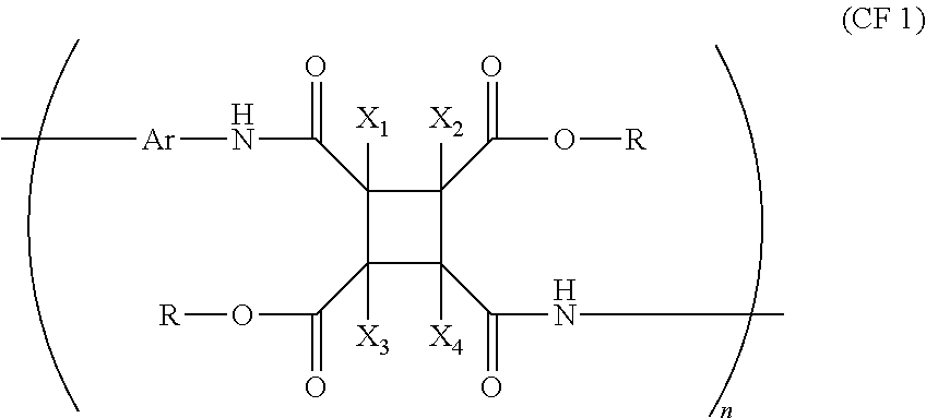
C1(C(N[Ar]C)=O)([X1])C([X3])(C(O[R])=O)C([X4])(C(NC)=O)C1([X2])C(O[R])=O
